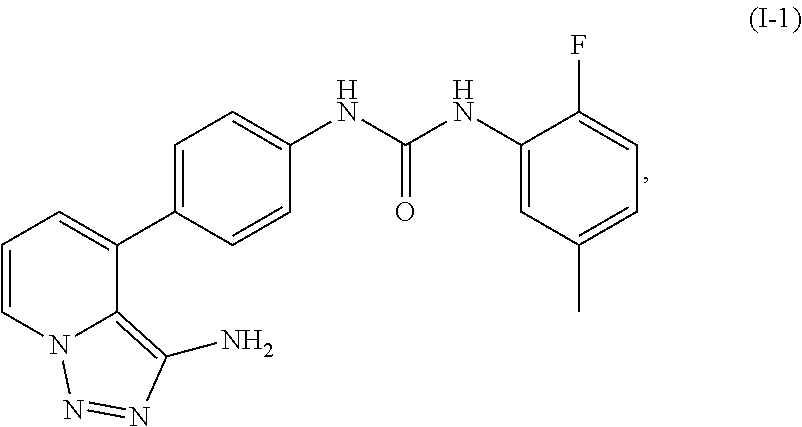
C1=CN2C(=C(N)N=N2)C(C2=CC=C(NC(NC3=CC(C)=CC=C3F)=O)C=C2)=C1
